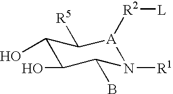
C1(O)C(O)C(B)N([R1])[A]([R2][L])C1[R5]
